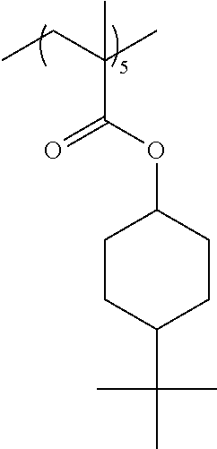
CCC(C)(C)C(OC1CCC(C(C)(C)C)CC1)=O
